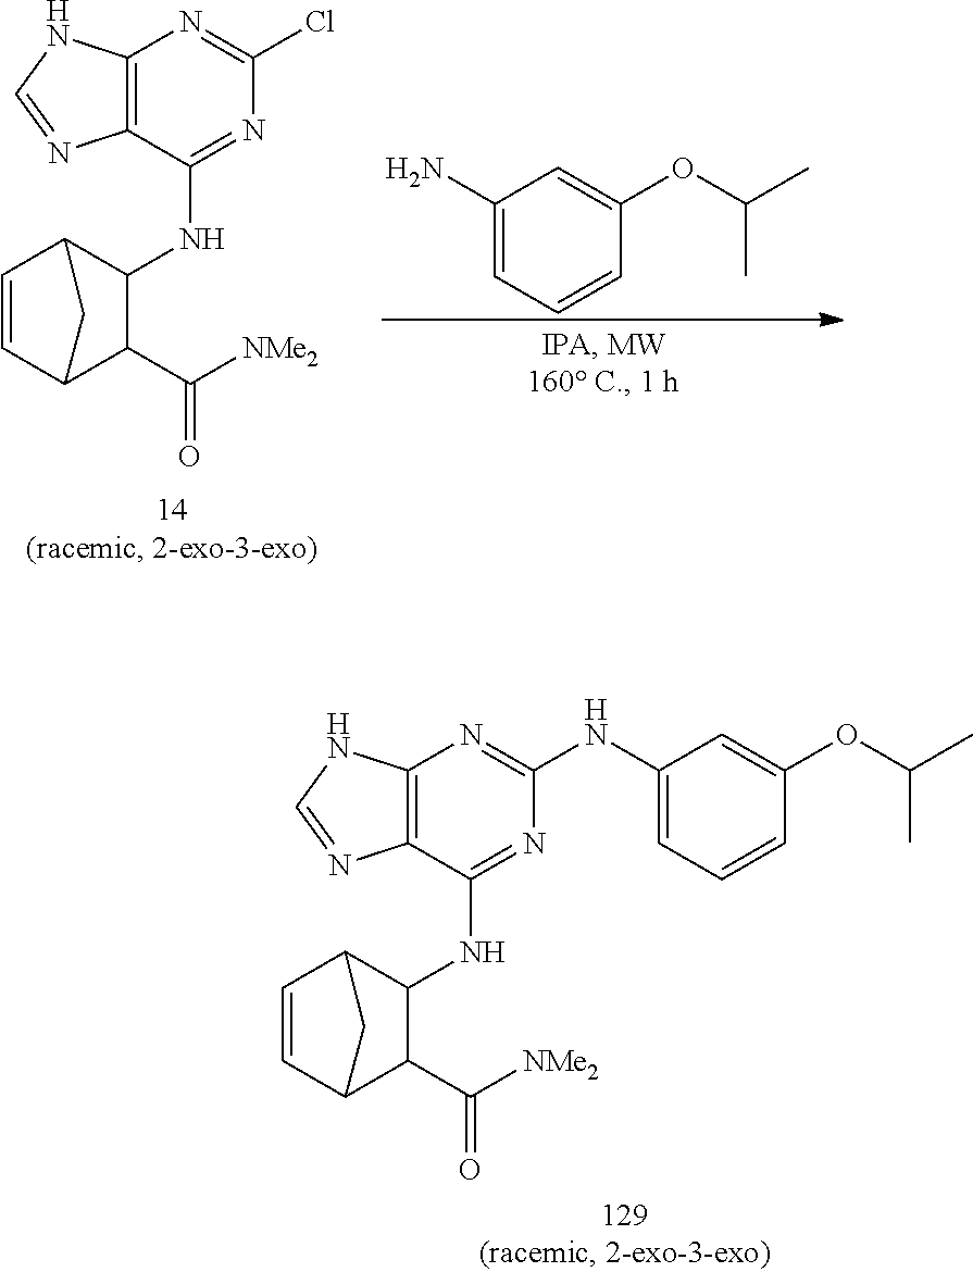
C12=C(C(NC3C(C([NMe2])=O)C4C=CC3C4)=NC(Cl)=N1)N=CN2.C1(N)=CC=CC(OC(C)C)=C1.C12=C(C(NC3C(C([NMe2])=O)C4C=CC3C4)=NC(NC3=CC=CC(OC(C)C)=C3)=N1)N=CN2
